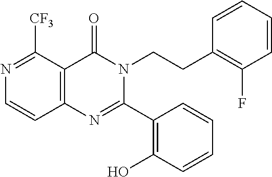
N1=C([CF3])C2=C(C=C1)N=C(C1=C(O)C=CC=C1)N(CCC1=C(F)C=CC=C1)C2=O
